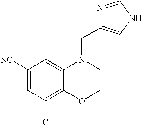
C1([NC])=CC(Cl)=C2C(=C1)N(CC1=CNC=N1)CCO2
